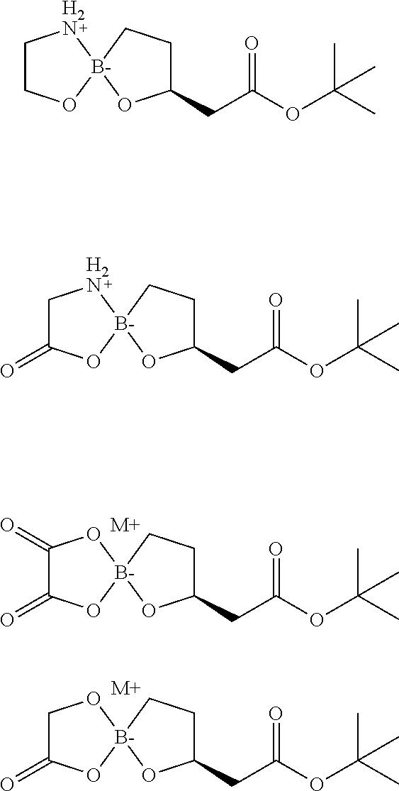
C1(CC(OC(C)(C)C)=O)CC[B-]2(O1)[H2N]CCO2.C1(CC(OC(C)(C)C)=O)CC[B-]2(O1)[H2N]CC(=O)O2.C1(CC(OC(C)(C)C)=O)CC[B-]2(O1)OC(=O)C(=O)O2.[M+].C1(CC(OC(C)(C)C)=O)CC[B-]2(O1)OCC(=O)O2.[M+]
